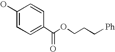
OC1=CC=C(C(OCCC[Ph])=O)C=C1
